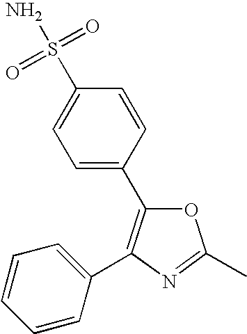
C1(S(N)(=O)=O)=CC=C(C2=C(C3=CC=CC=C3)N=C(C)O2)C=C1
